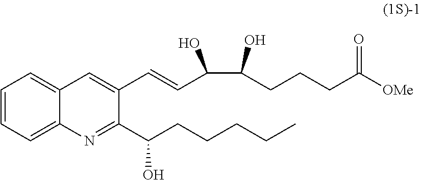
C(=CC(C(CCCC([OMe])=O)O)O)C1=CC2=CC=CC=C2N=C1C(CCCCC)O
